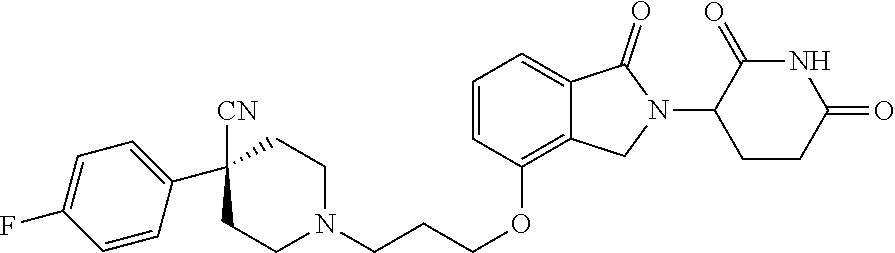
N1C(=O)C(N2C(=O)C3=CC=CC(OCCCN4CCC(C5=CC=C(F)C=C5)([CN])CC4)=C3C2)CCC1=O
